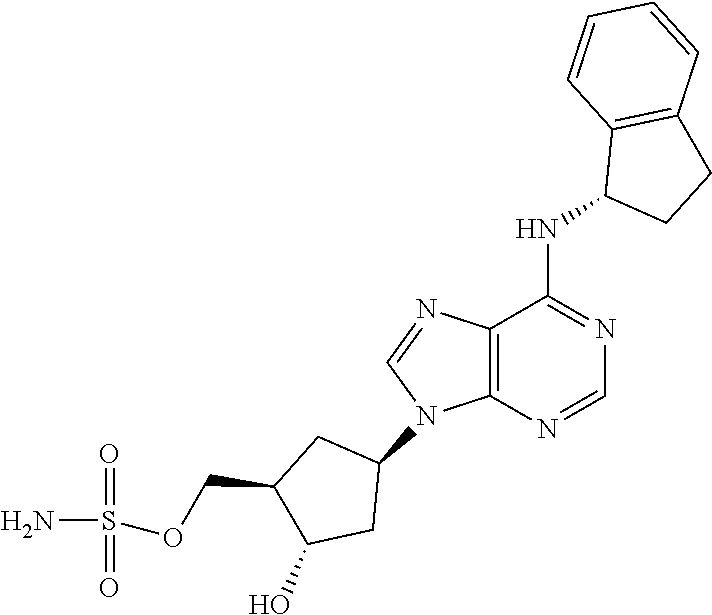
N(C1=NC=NC2=C1N=CN2C1CC(COS(N)(=O)=O)C(O)C1)C1CCC2=C1C=CC=C2
